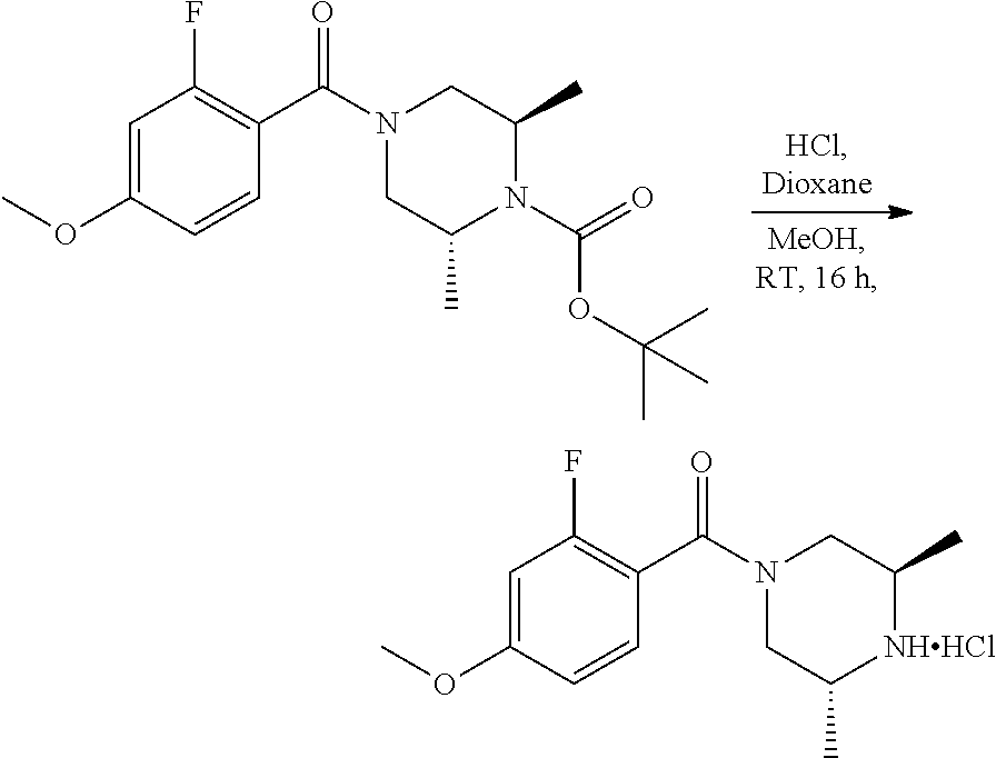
C1C(C)N(C(=O)OC(C)(C)C)C(C)CN1C(C1=C(F)C=C(OC)C=C1)=O.C1C(C)[NHHCl]C(C)CN1C(C1=C(F)C=C(OC)C=C1)=O
